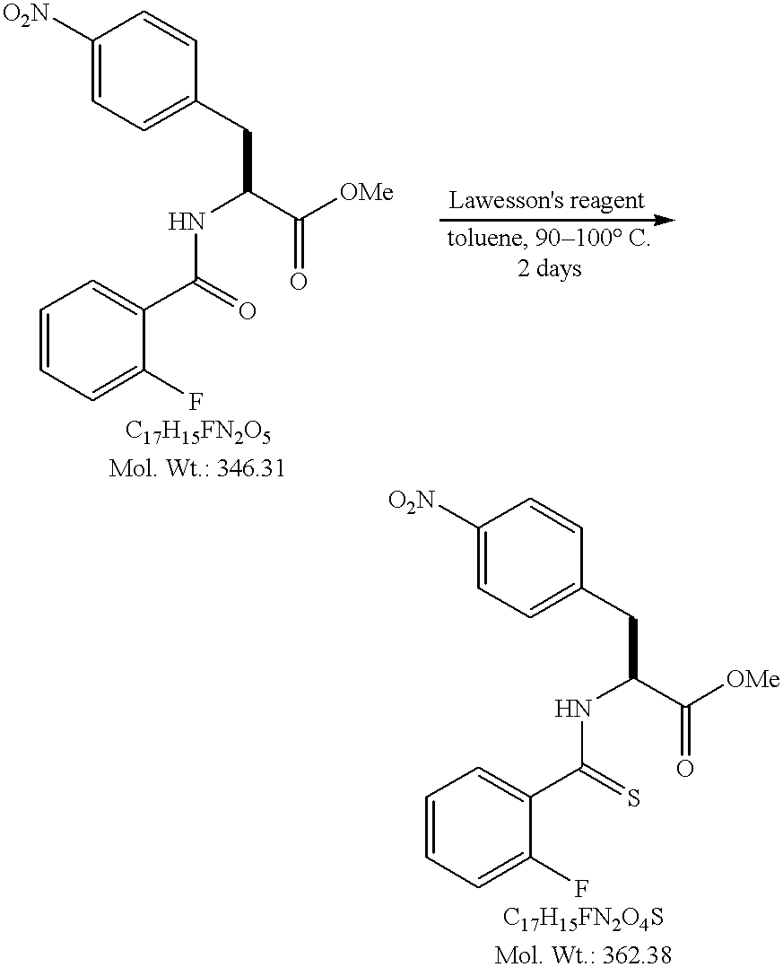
C1=C([O2N])C=CC(CC(NC(=O)C2=CC=CC=C2F)C([OMe])=O)=C1.C1=C([O2N])C=CC(CC(NC(=S)C2=CC=CC=C2F)C([OMe])=O)=C1
